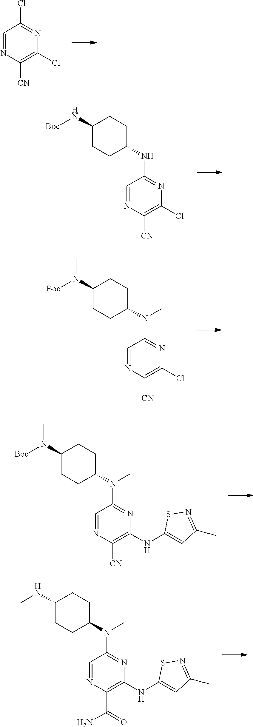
C1=NC([CN])=C(Cl)N=C1Cl.C1=NC([CN])=C(Cl)N=C1NC1CCC(N[Boc])CC1.C1=NC([CN])=C(Cl)N=C1N(C1CCC(N([Boc])C)CC1)C.C1=NC([CN])=C(NC2=CC(C)=NS2)N=C1N(C1CCC(N([Boc])C)CC1)C.C1=NC(C(=O)N)=C(NC2=CC(C)=NS2)N=C1N(C1CCC(NC)CC1)C
